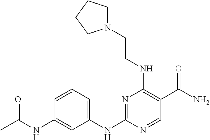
CC(NC1=CC(NC2=NC(NCCN3CCCC3)=C(C(N)=O)C=N2)=CC=C1)=O
